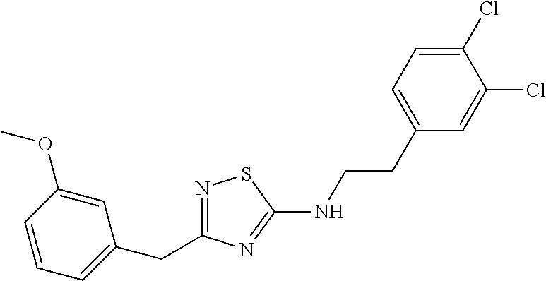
N1=C(CC2=CC=CC(OC)=C2)N=C(NCCC2=CC=C(Cl)C(Cl)=C2)S1
